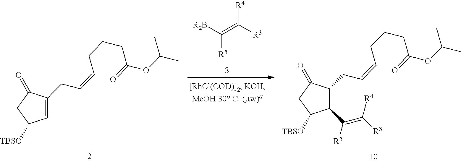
[R2B]C(=C([R3])[R4])[R5].C1=C(CC=CCCCC(OC(C)C)=O)C(=O)CC1[TBSO].C1(C([R5])=C([R3])[R4])C([TBSO])CC(=O)C1CC=CCCCC(OC(C)C)=O
